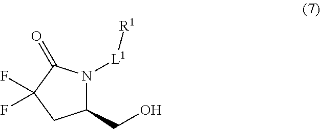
C1(CO)N([L1][R1])C(=O)C(F)(F)C1
